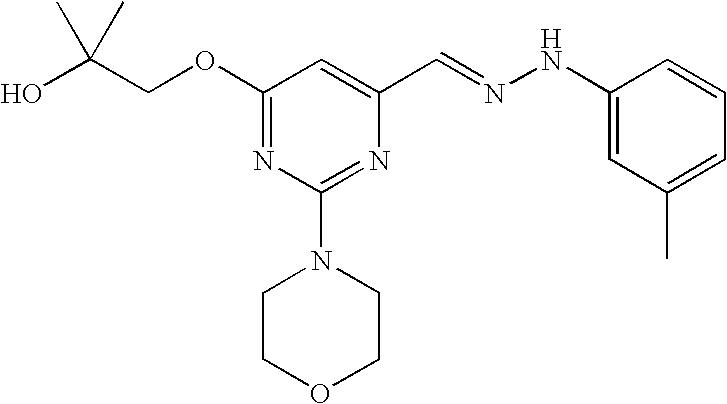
C(COC1=NC(N2CCOCC2)=NC(C=NNC2=CC(C)=CC=C2)=C1)(O)(C)C
